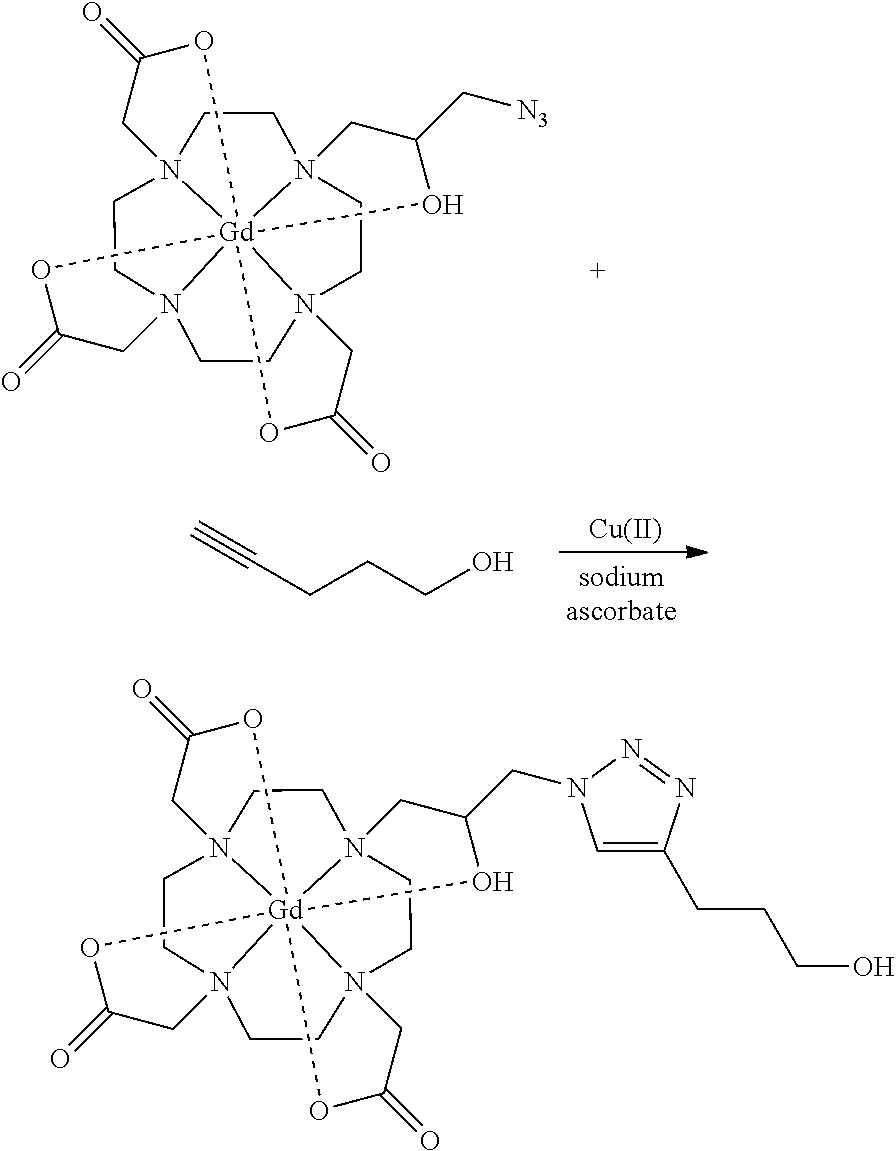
N123CCN45CCN67CCN8(CC1)[Gd]264(OC(=O)C5)(OC(=O)C3)(OC(C[N3])C7)OC(=O)C8.C(CCO)C#C.[Cu].N123CCN45CCN67CCN8(CC1)[Gd]264(OC(=O)C5)(OC(=O)C3)(OC(CN1C=C(CCCO)N=N1)C7)OC(=O)C8
